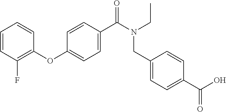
C1=CC(F)=C(OC2=CC=C(C(N(CC)CC3=CC=C(C(O)=O)C=C3)=O)C=C2)C=C1
